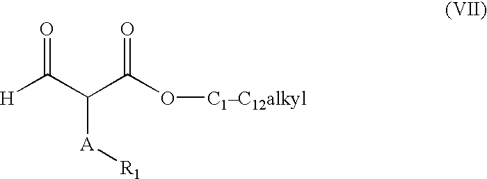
[H]C(C(C(O[C1C12alkyl])=O)[A][R1])=O
